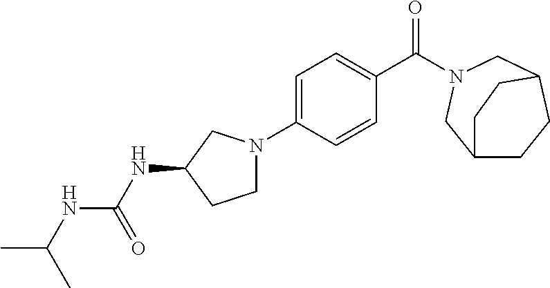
C1=C(N2CCC(NC(NC(C)C)=O)C2)C=CC(C(=O)N2CC3CCC(C2)CC3)=C1
